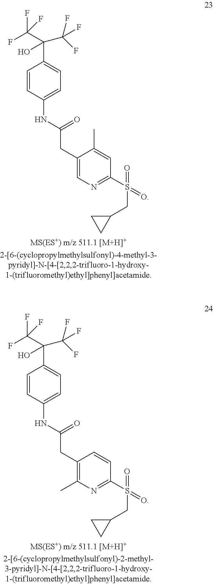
C1=CC(NC(CC2=CN=C(S(CC3CC3)(=O)=O)C=C2C)=O)=CC=C1C(C(F)(F)F)(C(F)(F)F)O.C1=CC(NC(CC2=C(C)N=C(S(CC3CC3)(=O)=O)C=C2)=O)=CC=C1C(C(F)(F)F)(C(F)(F)F)O
